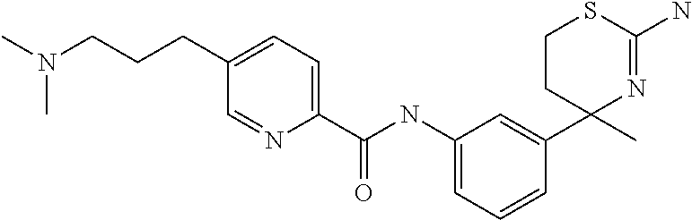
C1(C(NC2=CC=CC(C3(C)N=C(N)SCC3)=C2)=O)=CC=C(CCCN(C)C)C=N1
